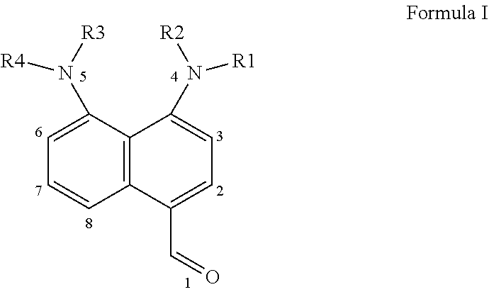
C1=CC2=C(C(N([R4])[R3])=C1)C(N([R1])[R2])=CC=C2C=O
